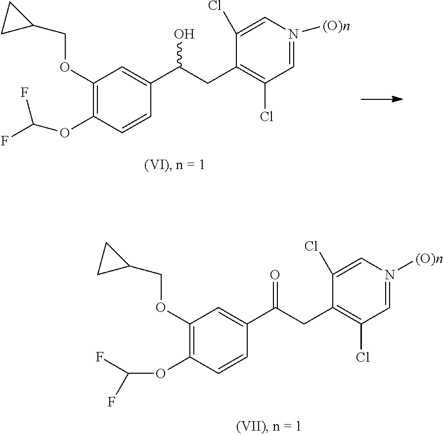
C1(OCC2CC2)=C(OC(F)F)C=CC(C(=O)CC2=C(Cl)C=N([(O)n])C=C2Cl)=C1.C1(OCC2CC2)=C(OC(F)F)C=CC(C(O)CC2=C(Cl)C=N([(O)n])C=C2Cl)=C1
